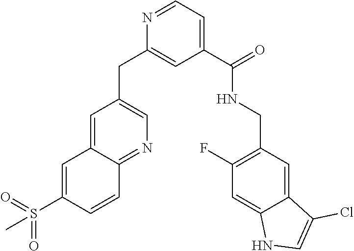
N1=CC=C(C(NCC2=C(F)C=C3C(=C2)C(Cl)=CN3)=O)C=C1CC1=CN=C2C(=C1)C=C(S(=O)(=O)C)C=C2
